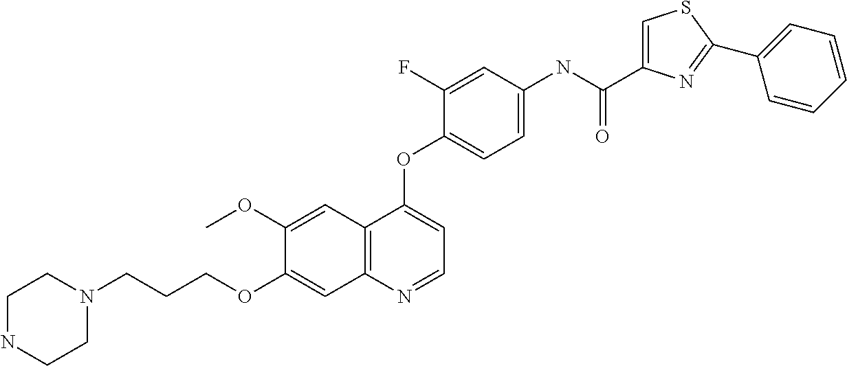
C1(OC)=CC2=C(C=C1OCCCN1CCNCC1)N=CC=C2OC1=CC=C(NC(C2=CSC(C3=CC=CC=C3)=N2)=O)C=C1F
